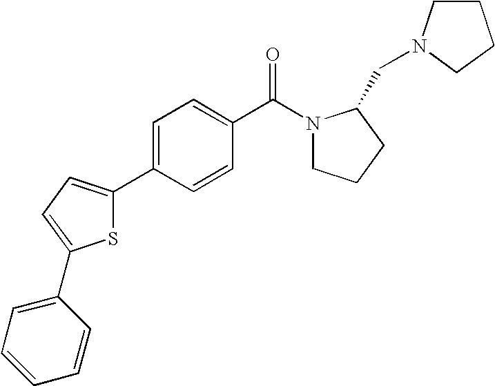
C1=C(C2=CC=C(C3=CC=CC=C3)S2)C=CC(C(N2CCCC2CN2CCCC2)=O)=C1
